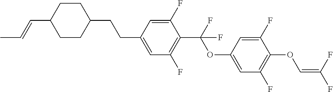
C1CC(CCC2=CC(F)=C(C(F)(OC3=CC(F)=C(OC=C(F)F)C(F)=C3)F)C(F)=C2)CCC1C=CC
